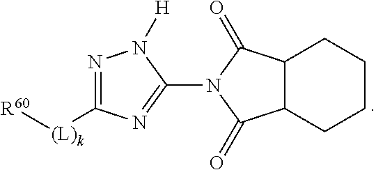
N1=C([(L)k][R60])N=C(N2C(=O)C3C(C2=O)CCCC3)N1[H]
